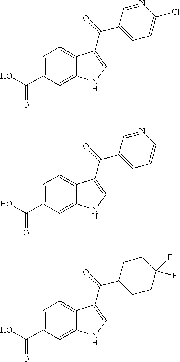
OC(C1=CC=C2C(=C1)NC=C2C(C1=CC=C(Cl)N=C1)=O)=O.OC(C1=CC=C2C(=C1)NC=C2C(C1=CC=CN=C1)=O)=O.OC(C1=CC=C2C(=C1)NC=C2C(C1CCC(F)(F)CC1)=O)=O
